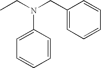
CCN(CC1=CC=CC=C1)C1=CC=CC=C1
